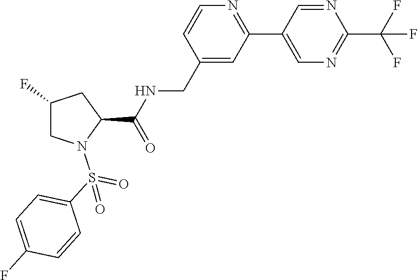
C1(CNC(C2CC(F)CN2S(C2=CC=C(F)C=C2)(=O)=O)=O)=CC(C2=CN=C(C(F)(F)F)N=C2)=NC=C1
